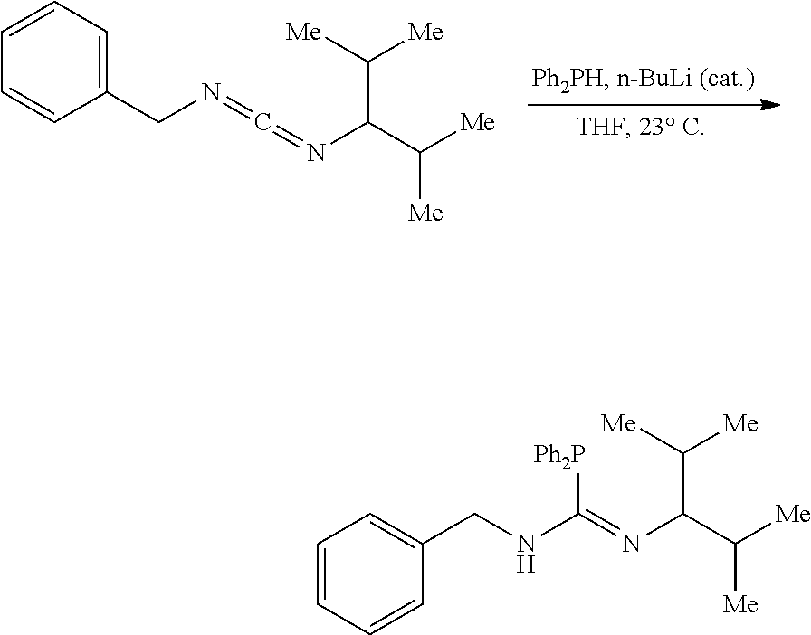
C1=CC=C(CN=C=NC(C([Me])[Me])C([Me])[Me])C=C1.C1=CC=CC=C1CNC(=NC(C([Me])[Me])C([Me])[Me])[Ph2P]
